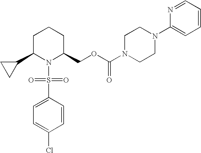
C1C(C2CC2)N(S(C2=CC=C(Cl)C=C2)(=O)=O)C(COC(N2CCN(C3=CC=CC=N3)CC2)=O)CC1
